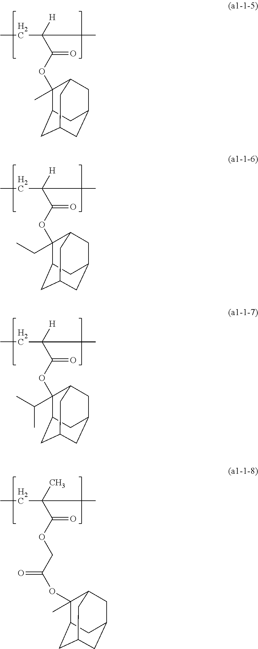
CCC([H])(C(=O)OC1(C)C2CC3CC(CC1C3)C2)C.CCC([H])(C(=O)OC1(CC)C2CC3CC(CC1C3)C2)C.CCC([H])(C(=O)OC1(C(C)C)C2CC3CC(CC1C3)C2)C.CCC(C)(C(=O)OCC(=O)OC1(C)C2CC3CC(CC1C3)C2)C
